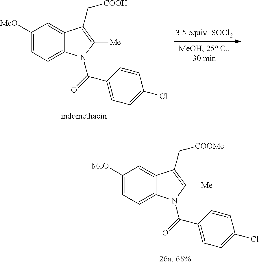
C1([MeO])=CC=C2C(=C1)C(C[COOH])=C([Me])N2C(=O)C1=CC=C(Cl)C=C1.C1([MeO])=CC=C2C(=C1)C(C[COOMe])=C([Me])N2C(=O)C1=CC=C(Cl)C=C1
